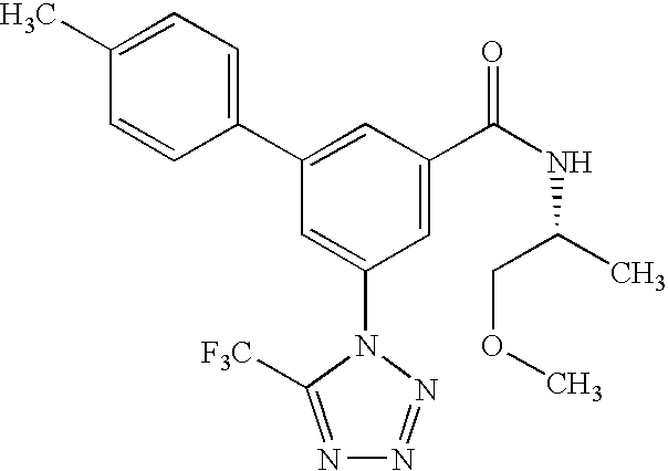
C1(C2=CC(C(NC(C)COC)=O)=CC(N3C([F3C])=NN=N3)=C2)=CC=C(C)C=C1
